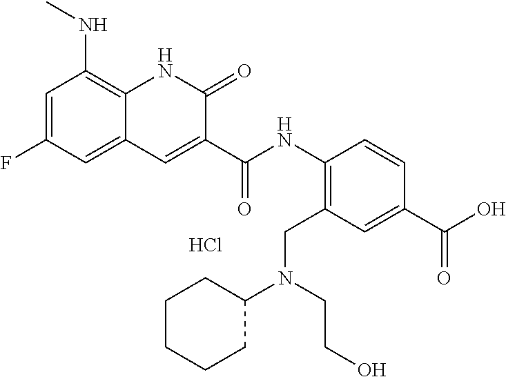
C(=O)(C1=CC2=CC(F)=CC(NC)=C2NC1=O)NC1=C(CN(C2CCCCC2)CCO)C=C(C(O)=O)C=C1.Cl
